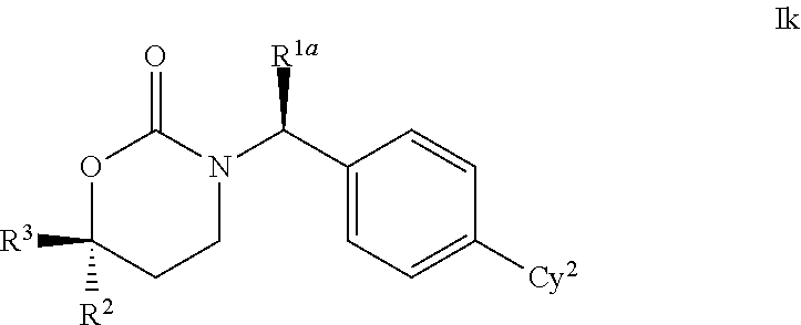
O1C([R3])([R2])CCN(C(C2=CC=C([Cy2])C=C2)[R1a])C1=O
